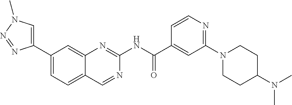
C1(C(=O)NC2=NC3=CC(C4=CN(C)N=N4)=CC=C3C=N2)=CC(N2CCC(N(C)C)CC2)=NC=C1
